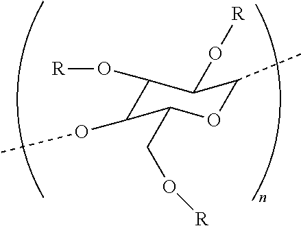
C1(O[R])C(OC)C(CO[R])OC(C)C1O[R]
